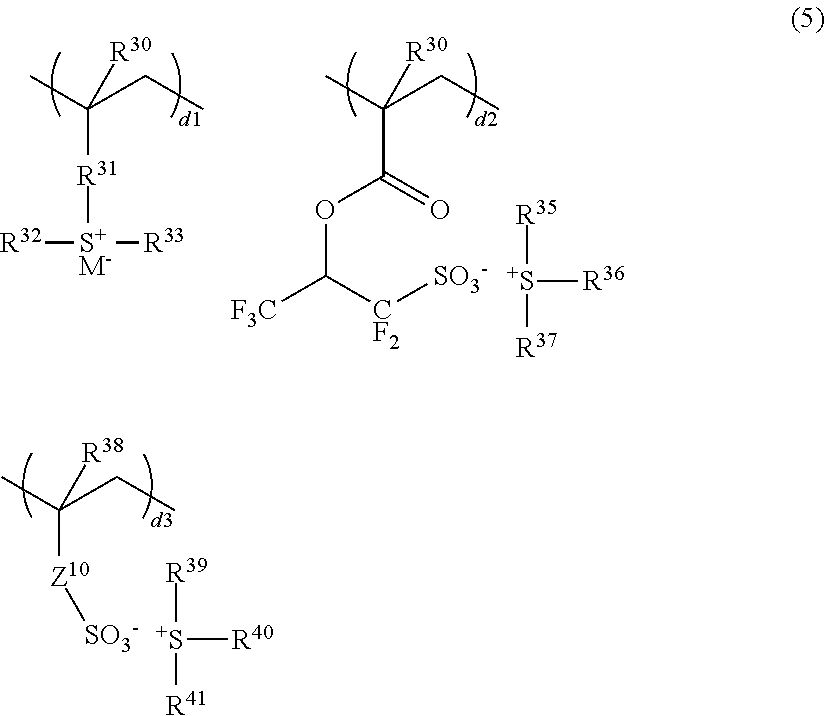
CC(CC)([R30])[R31][S+M-]([R33])[R32].CC(CC)([R30])C(OC([CF2][SO3-])[F3C])=O.[R35][S+]([R36])[R37].[R39][S+]([R40])[R41].CC(CC)([R38])[Z10][SO3-]
